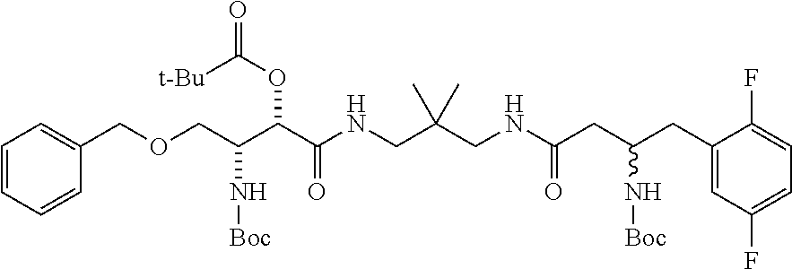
C(C(C(C(NCC(CNC(CC(CC1=CC(F)=CC=C1F)N[Boc])=O)(C)C)=O)OC([t-Bu])=O)N[Boc])OCC1=CC=CC=C1
